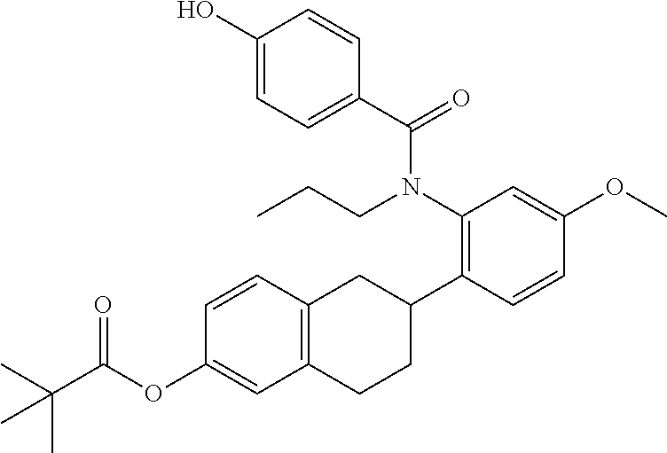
C1(O)=CC=C(C(N(C2=C(C3CC4=C(CC3)C=C(OC(C(C)(C)C)=O)C=C4)C=CC(OC)=C2)CCC)=O)C=C1
